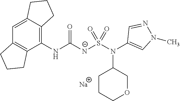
C1(NC([N-]S(N(C2=CN(C)N=C2)C2CCCOC2)(=O)=O)=O)=C2C(=CC3=C1CCC3)CCC2.[Na]
